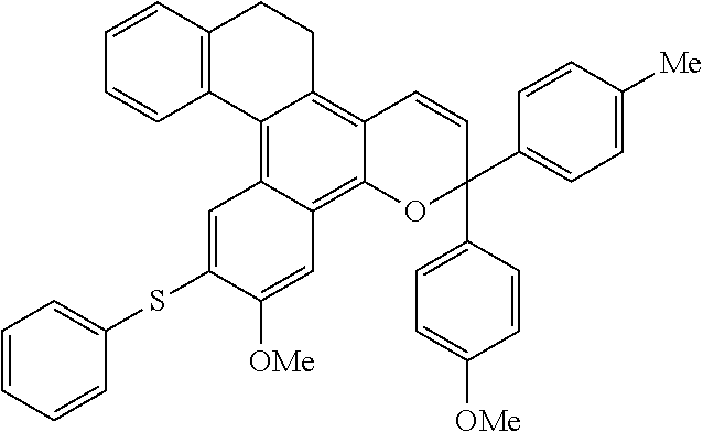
C1=CC2=C(C=C1)C1=C3C(=C4C(=C1CC2)C=CC(C1=CC=C([OMe])C=C1)(C1=CC=C([Me])C=C1)O4)C=C([OMe])C(SC1=CC=CC=C1)=C3
